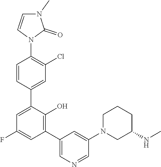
C1=CN(C2=C(Cl)C=C(C3=CC(F)=CC(C4=CN=CC(N5CCCC(NC)C5)=C4)=C3O)C=C2)C(=O)N1C
